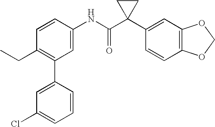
C1=CC(NC(C2(C3=CC4=C(C=C3)OCO4)CC2)=O)=CC(C2=CC(Cl)=CC=C2)=C1CC
